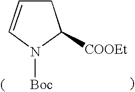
C1([COOEt])CC=CN1[Boc]
